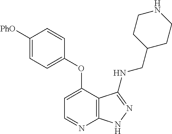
C1=C([PhO])C=CC(OC2=CC=NC3=C2C(NCC2CCNCC2)=NN3)=C1
